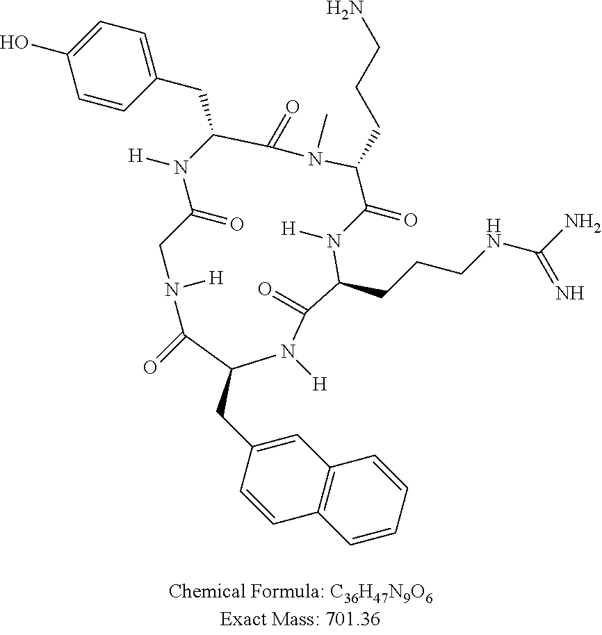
C1(O)=CC=C(CC2N([H])C(=O)CN([H])C(=O)C(CC3=CC4=C(C=C3)C=CC=C4)N([H])C(=O)C(CCCNC(N)=N)N([H])C(=O)C(CCCN)N(C)C2=O)C=C1
